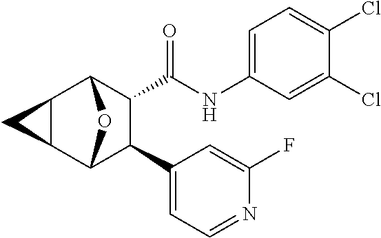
C12C(C(NC3=CC=C(Cl)C(Cl)=C3)=O)C(C3=CC=NC(F)=C3)C(C3C1C3)O2
